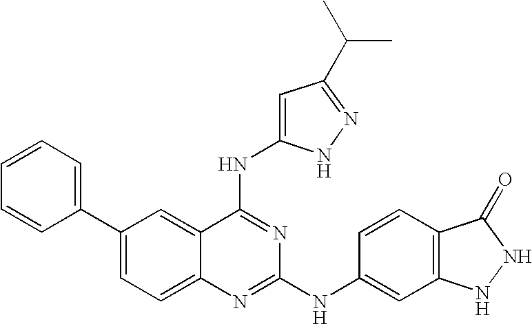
C1(C2=CC=C3C(=C2)C(NC2=CC(C(C)C)=NN2)=NC(NC2=CC4=C(C=C2)C(=O)NN4)=N3)=CC=CC=C1
